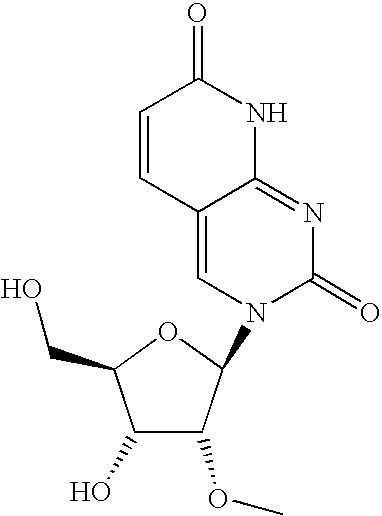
C1(O)C(OC)C(N2C(=O)N=C3C(=C2)C=CC(=O)N3)OC1CO
